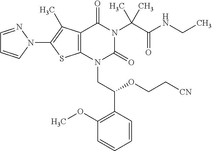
C12=C(C(C)=C(N3C=CC=N3)S1)C(=O)N(C(C(=O)NCC)(C)C)C(=O)N2CC(C1=C(OC)C=CC=C1)OCC[CN]
